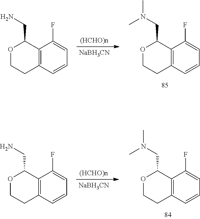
[NaBH3CN].C12=C(C=CC=C1F)CCOC2CN(C)C.C12=C(C=CC=C1F)CCOC2CN.C12=C(C=CC=C1F)CCOC2CN.C12=C(C=CC=C1F)CCOC2CN(C)C.[NaBH3CN]
